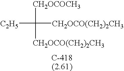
[C2H5]C([CH2OCOCH3])([CH2OCO(CH2)2CH3])[CH2OCO(CH2)2CH3]
